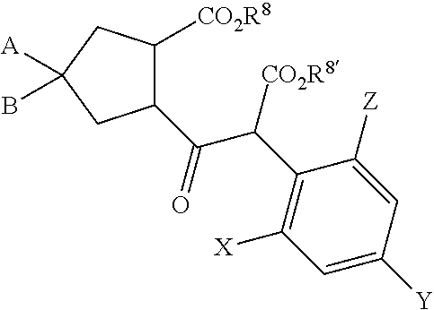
C1(C(C([CO2R8])C2=C([X])C=C([Y])C=C2[Z])=O)C([CO2R8])CC([A])(B)C1
